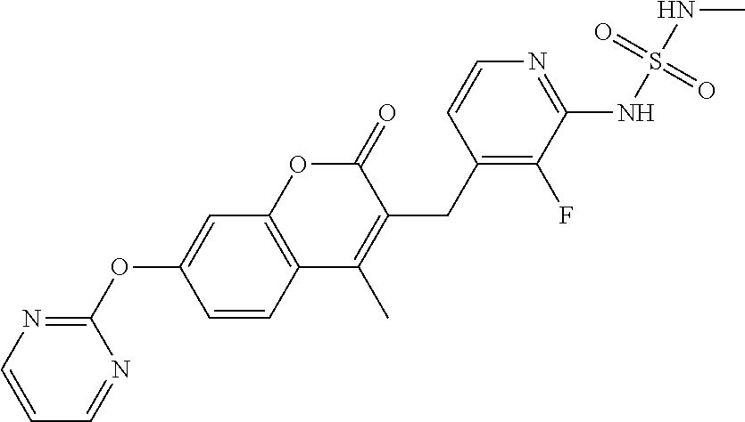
C1=CN=C(OC2=CC3=C(C=C2)C(C)=C(CC2=C(F)C(NS(=O)(=O)NC)=NC=C2)C(=O)O3)N=C1
